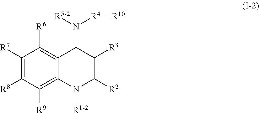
C1([R7])=C([R8])C([R9])=C2C(=C1[R6])C(N([R5-2])[R4][R10])C([R3])C([R2])N2[R1-2]
